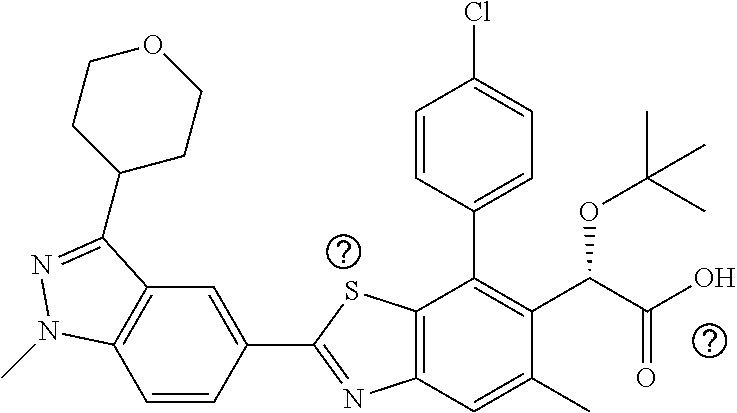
C1=CC(C2=NC3=C(S2)C(C2=CC=C(Cl)C=C2)=C(C(C(O)=O)OC(C)(C)C)C(C)=C3)=CC2=C1N(C)N=C2C1CCOCC1
